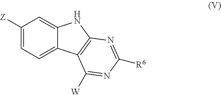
C1([Z])=CC=C2C(=C1)NC1=C2C([W])=NC([R6])=N1
